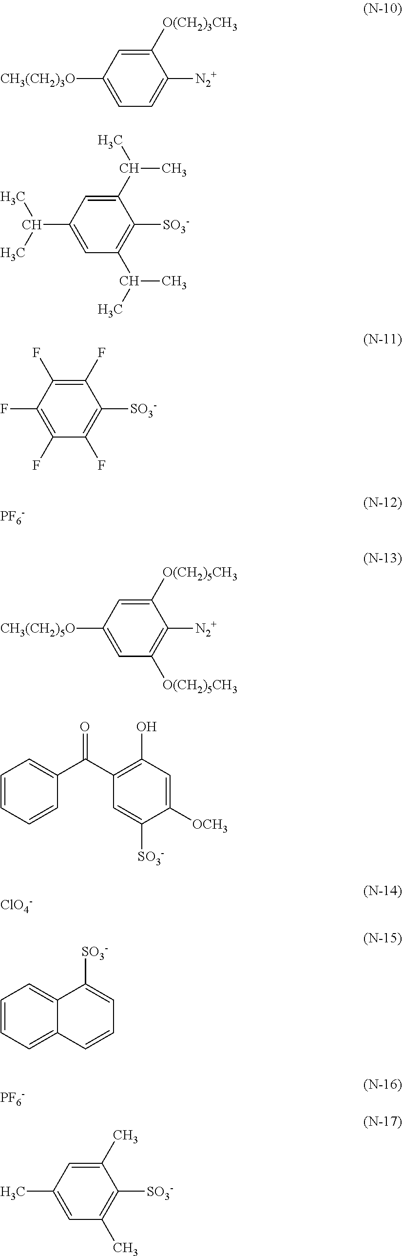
C1([O(CH2)3CH3])=CC([CH3(CH2)3O])=CC=C1[N2+].C1(C(C)C)=CC(C(C)C)=CC(C(C)C)=C1[SO3-].C1(F)=C(F)C(F)=C(F)C(F)=C1[SO3-].[PF6-].C1([O(CH2)5CH3])=CC([CH3(CH2)5O])=CC([O(CH2)5CH3])=C1[N2+].C1=CC=CC(C(=O)C2=C(O)C=C([OCH3])C([SO3-])=C2)=C1.[ClO4-].C1=CC=C2C(=C1)C([SO3-])=CC=C2.[PF6-].C1(C)=CC(C)=CC(C)=C1[SO3-]
